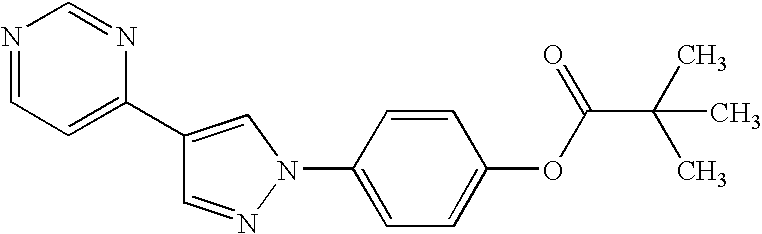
C1=NN(C2=CC=C(OC(=O)C(C)(C)C)C=C2)C=C1C1=CC=NC=N1
